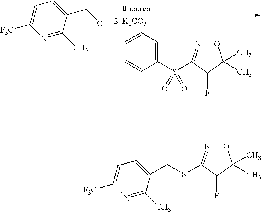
C1=C([F3C])N=C(C)C(CCl)=C1.C1(S(C2=NOC(C)(C)C2F)(=O)=O)=CC=CC=C1.C1=C([F3C])N=C(C)C(CSC2=NOC(C)(C)C2F)=C1
